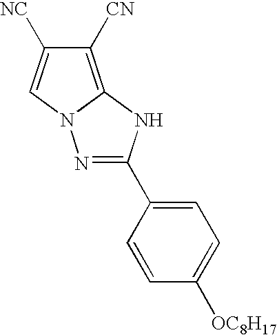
C1([CN])=C2N(C=C1[NC])N=C(C1=CC=C([OC8H17])C=C1)N2
